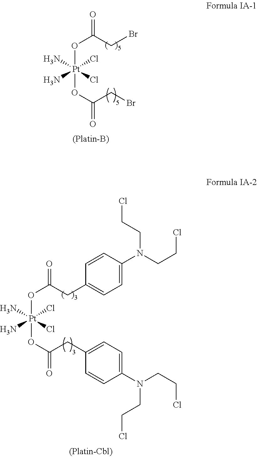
O(C(CBr)=O)[Pt](OC(CBr)=O)(N)(N)(Cl)Cl.O(C(CC1=CC=C(N(CCCl)CCCl)C=C1)=O)[Pt](OC(CC1=CC=C(N(CCCl)CCCl)C=C1)=O)(N)(N)(Cl)Cl
